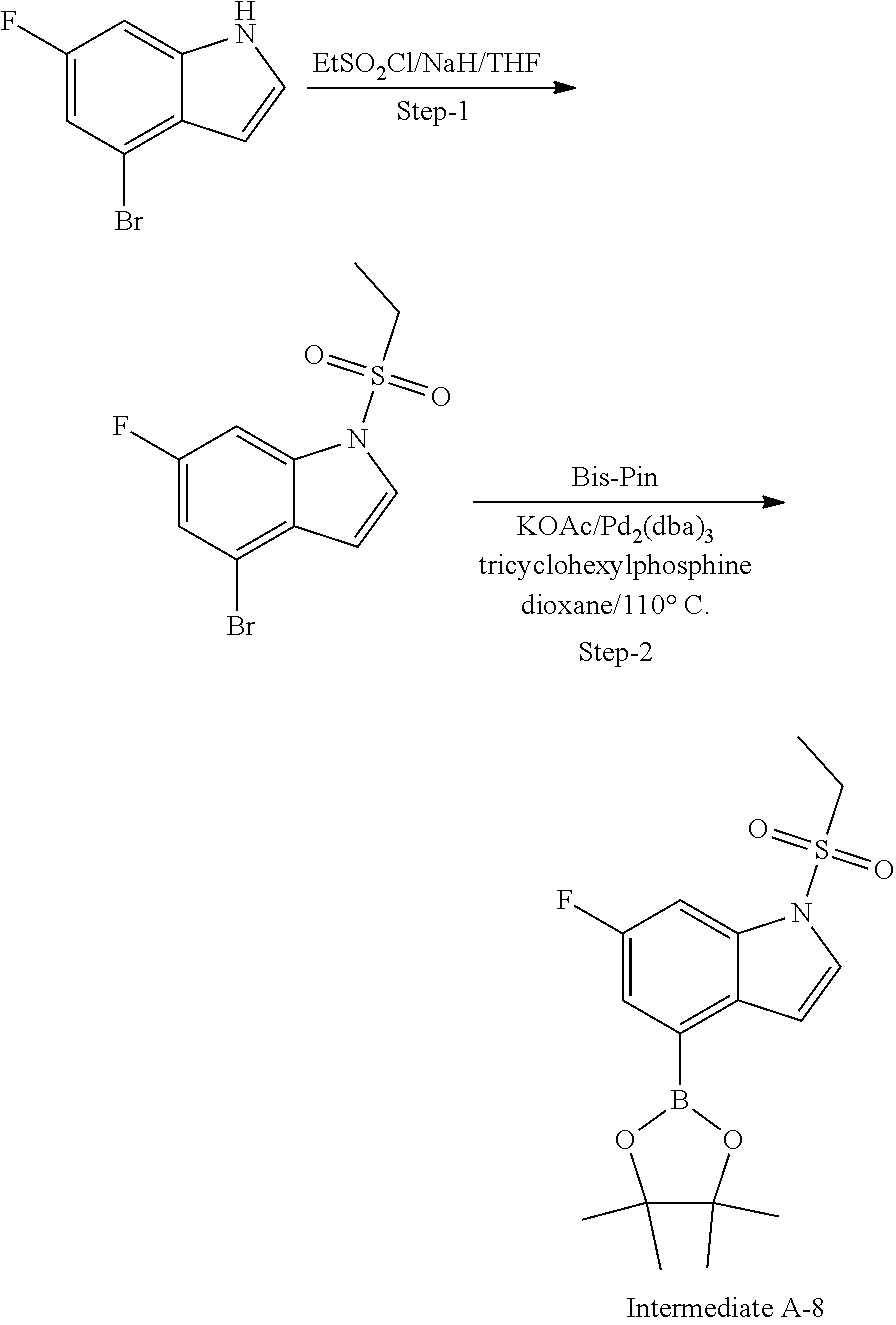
[EtSO2Cl/NaH/THF].C1(F)=CC(Br)=C2C(=C1)NC=C2.C1(F)=CC(Br)=C2C(=C1)N(S(CC)(=O)=O)C=C2.C1(F)=CC(B2OC(C)(C)C(C)(C)O2)=C2C(=C1)N(S(CC)(=O)=O)C=C2
